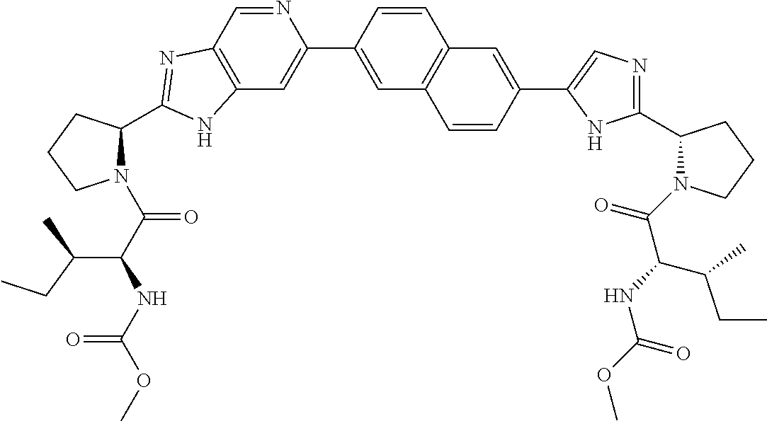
C12=C(C=NC(C3=CC4=C(C=C3)C=C(C3=CN=C(C5N(C(C(NC(=O)OC)C(CC)C)=O)CCC5)N3)C=C4)=C1)N=C(C1N(C(C(NC(OC)=O)C(C)CC)=O)CCC1)N2
